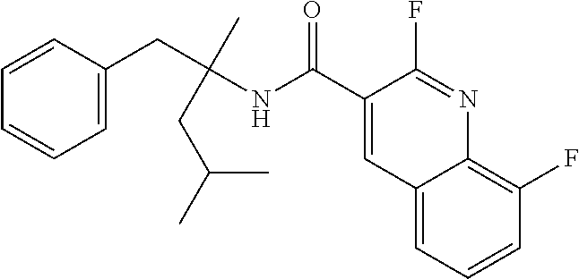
C1=C(CC(NC(C2=CC3=CC=CC(F)=C3N=C2F)=O)(C)CC(C)C)C=CC=C1
